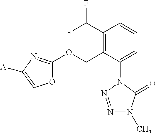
C1(C(F)F)=C(COC2=NC([A])=CO2)C(N2N=NN(C)C2=O)=CC=C1
